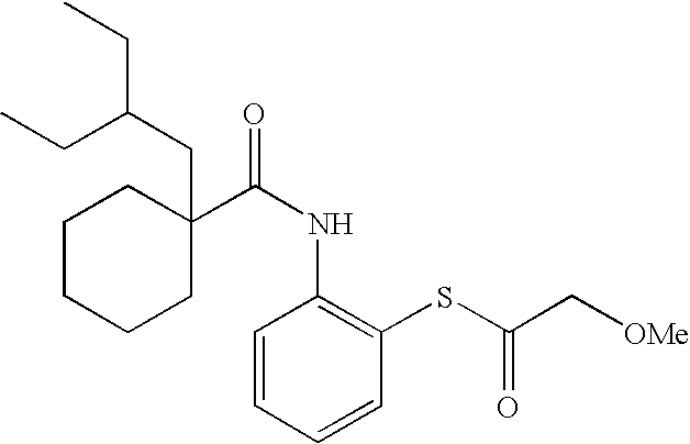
C1C(C(NC2=C(SC(C[OMe])=O)C=CC=C2)=O)(CC(CC)CC)CCCC1
